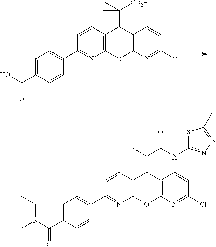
C12=C(N=C(Cl)C=C1)OC1=C(C2C(C)([CO2H])C)C=CC(C2=CC=C(C(O)=O)C=C2)=N1.C12=C(N=C(Cl)C=C1)OC1=C(C2C(C)(C(NC2=NN=C(C)S2)=O)C)C=CC(C2=CC=C(C(N(C)CC)=O)C=C2)=N1
